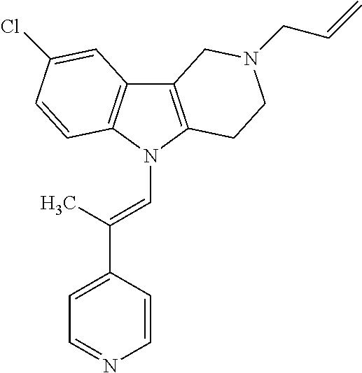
C12=C(N(C=C(C3=CC=NC=C3)C)C3=C1C=C(Cl)C=C3)CCN(CC=C)C2
